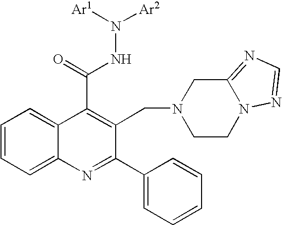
[Ar1]N([Ar2])NC(C1=C(CN2CCN3C(=NC=N3)C2)C(C2=CC=CC=C2)=NC2=CC=CC=C12)=O
